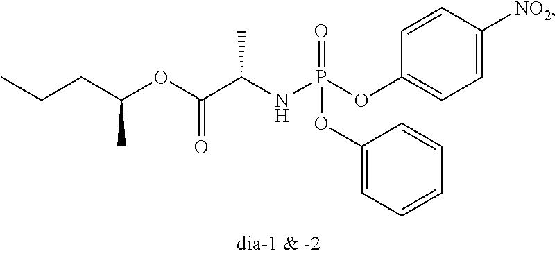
C1=C([NO2])C=CC(OP(NC(C(OC(CCC)C)=O)C)(=O)OC2=CC=CC=C2)=C1
